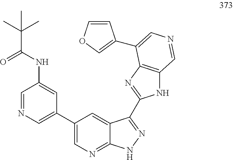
C1=NC=C(C2=CN=C3C(=C2)C(C2=NC4=C(N2)C=NC=C4C2=COC=C2)=NN3)C=C1NC(C(C)(C)C)=O
